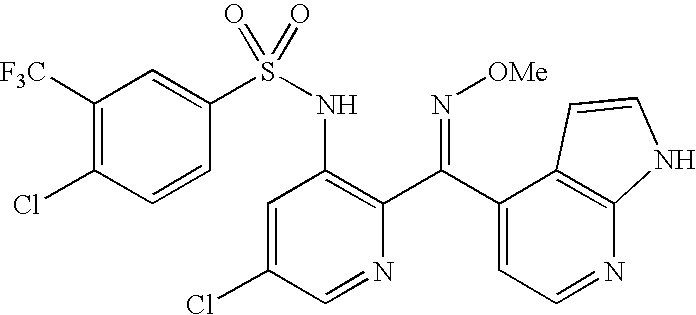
C1([F3C])=C(Cl)C=CC(S(NC2=C(C(C3=CC=NC4=C3C=CN4)=N[OMe])N=CC(Cl)=C2)(=O)=O)=C1
